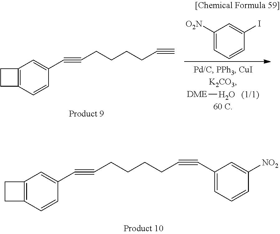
C(#CCCCCC#CC1=CC=CC([NO2])=C1)C1=CC2=C(C=C1)CC2.C(#CCCCCC#C)C1=CC2=C(C=C1)CC2.[DME]O.C1([O2N])=CC=CC(I)=C1
